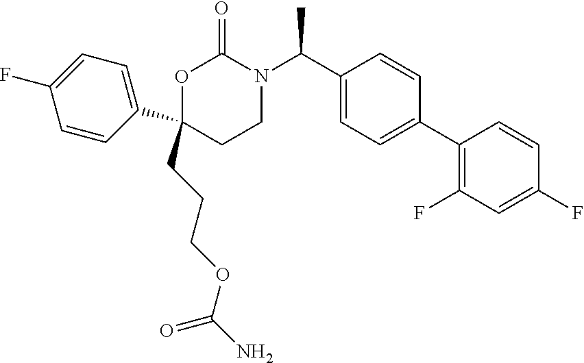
C1(CCCOC(N)=O)(C2=CC=C(F)C=C2)CCN(C(C2=CC=C(C3=C(F)C=C(F)C=C3)C=C2)C)C(=O)O1
